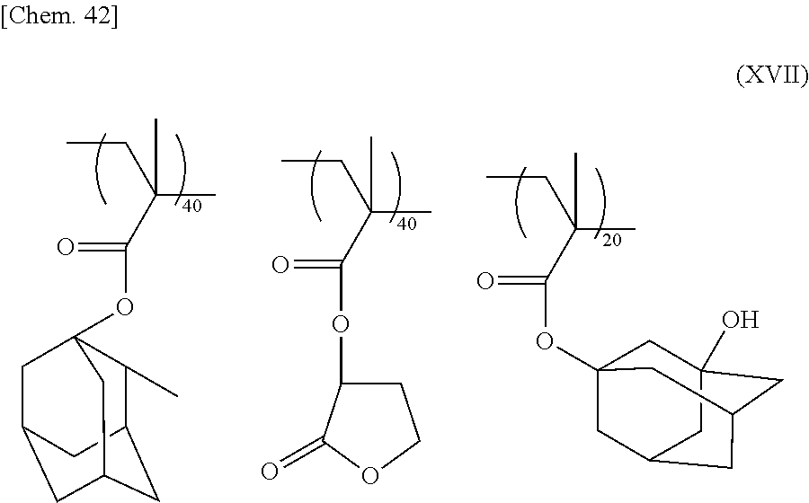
CCC(C)(C)C(=O)OC12CC3(O)CC(CC(C1)C3)C2.CCC(C)(C)C(=O)OC1CCOC1=O.CCC(C)(C)C(=O)OC12C(C)C3CC(CC(C1)C3)C2
